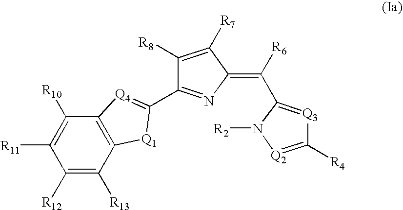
C1([R10])=C([R11])C([R12])=C([R13])C2=C1[Q4]=C(C1=NC(=C([R6])C3=[Q3]C([R4])=[Q2]N3[R2])C([R7])=C1[R8])[Q1]2
